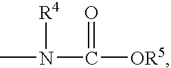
CN([R4])C(=O)[OR5]
